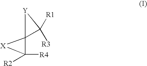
C12([Y]C1([R3])[R1])C([R4])([R2])[X]2
